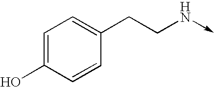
C1=C(O)C=CC(CCN->C)=C1
